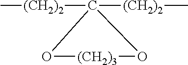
O1[(CH2)3]OC1([(CH2)2]C)[(CH2)2]C
